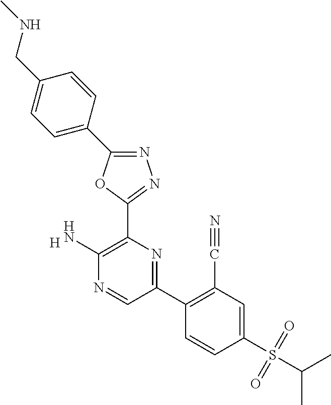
[H].C1(N)=C(C2=NN=C(C3=CC=C(CNC)C=C3)O2)N=C(C2=C(C#N)C=C(S(C(C)C)(=O)=O)C=C2)C=N1
